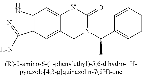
C1(N)=C(C(=N)N)C=C2C(=C1)NC(=O)N(C(C1=CC=CC=C1)C)C2
